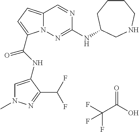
O=C(O)C(F)(F)F.N1=CC2=CC=C(C(NC3=CN(C)N=C3C(F)F)=O)N2N=C1NC1CCCCNC1
